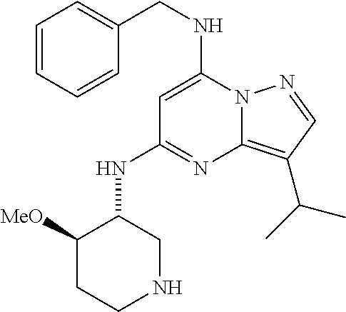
C(NC1=CC(NC2C([MeO])CCNC2)=NC2=C(C(C)C)C=NN12)C1=CC=CC=C1
